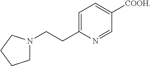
C1=C(CCN2CCCC2)N=CC([COOH])=C1
